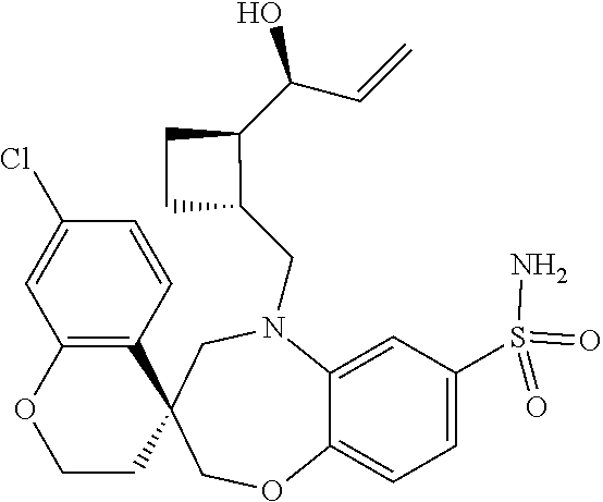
C12=CC(S(N)(=O)=O)=CC=C1OCC1(CN2CC2C(C(C=C)O)CC2)C2=C(OCC1)C=C(Cl)C=C2
